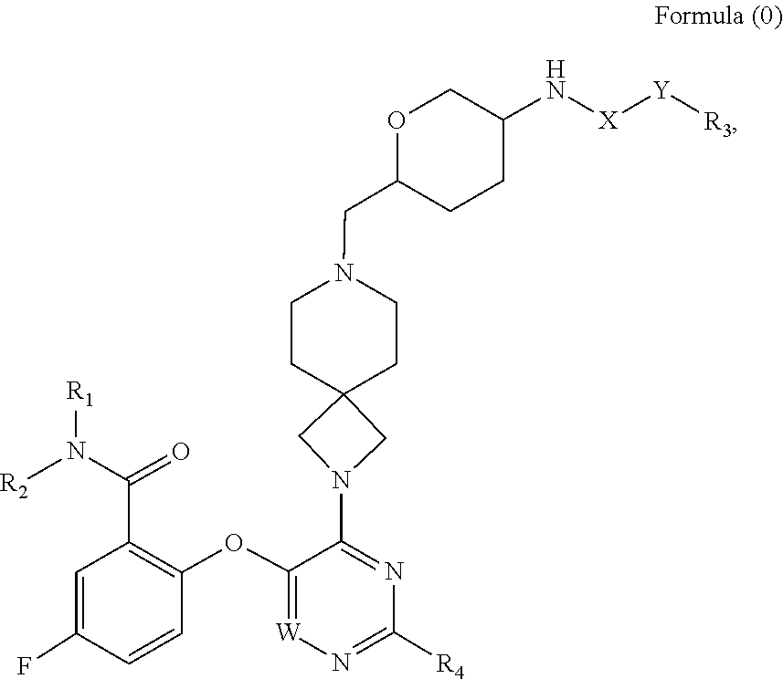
C1([R4])=N[W]=C(OC2=C(C(N([R1])[R2])=O)C=C(F)C=C2)C(N2CC3(C2)CCN(CC2CCC(N[X][Y][R3])CO2)CC3)=N1
